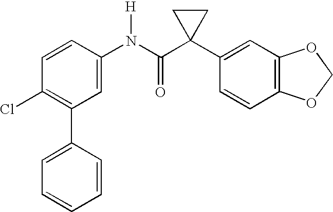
C1=C(N(C(C2(C3=CC4=C(C=C3)OCO4)CC2)=O)[H])C=CC(Cl)=C1C1=CC=CC=C1
